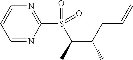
C1=NC(S(C(C)C(CC=C)C)(=O)=O)=NC=C1
